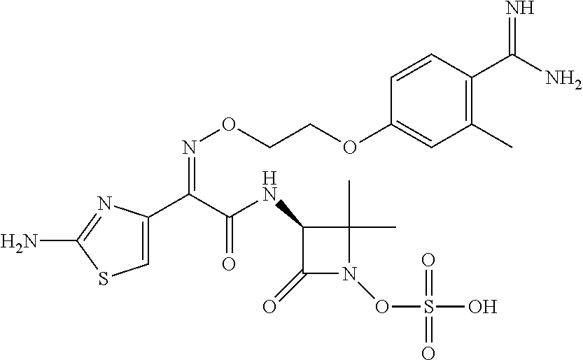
C1=C(C(C(NC2C(=O)N(OS(O)(=O)=O)C2(C)C)=O)=NOCCOC2=CC(C)=C(C(N)=N)C=C2)N=C(N)S1
